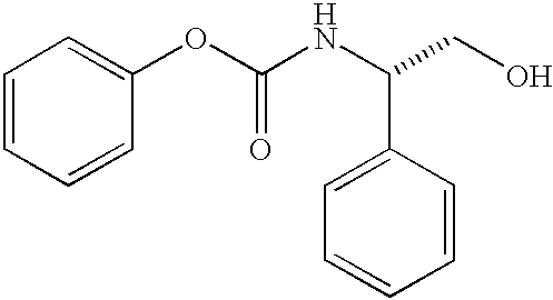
C1=CC=CC(OC(NC(CO)C2=CC=CC=C2)=O)=C1
